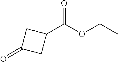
O=C1CC(C(OCC)=O)C1
